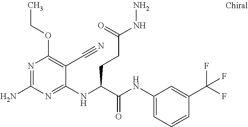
C1(NC(C(NC2=CC=CC(C(F)(F)F)=C2)=O)CCC(NN)=O)=NC(N)=NC(OCC)=C1C#N
